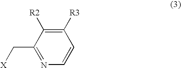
C1(C[X])=NC=CC([R3])=C1[R2]
